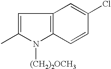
C1=C(C)N([(CH2)2OCH3])C2=C1C=C(Cl)C=C2
